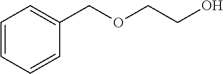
C1(COCCO)=CC=CC=C1
